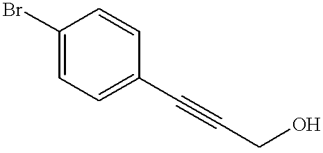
C1(Br)=CC=C(C#CCO)C=C1
